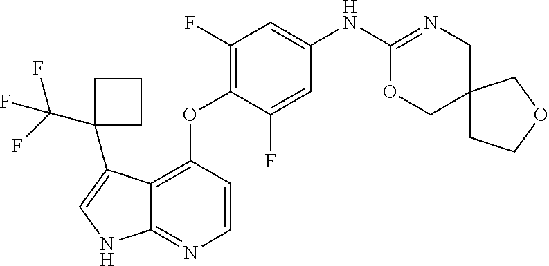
C12=C(OC3=C(F)C=C(NC4=NCC5(CO4)CCOC5)C=C3F)C=CN=C1NC=C2C1(C(F)(F)F)CCC1
